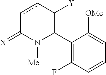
C1(C2=C([Y])ccC(=[X])N2[Me])=C(F)C=CC=C1[OMe]
